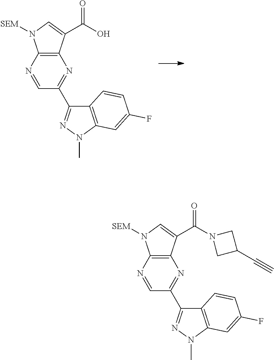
C12=C(C(C(N3CC(C#C)C3)=O)=CN1[SEM])N=C(C1=NN(C)C3=C1C=CC(F)=C3)C=N2.C12=C(C(C(O)=O)=CN1[SEM])N=C(C1=NN(C)C3=C1C=CC(F)=C3)C=N2
